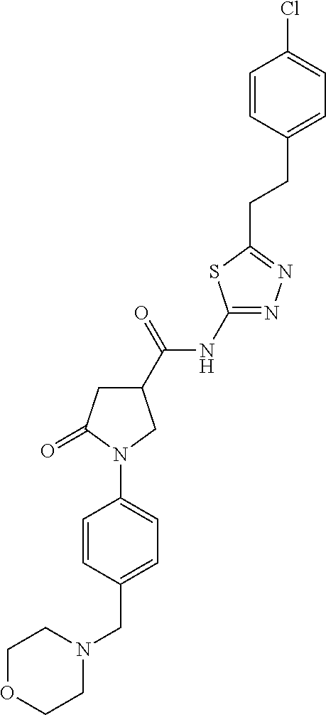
C1(C(=O)NC2=NN=C(CCC3=CC=C(Cl)C=C3)S2)CC(=O)N(C2=CC=C(CN3CCOCC3)C=C2)C1
